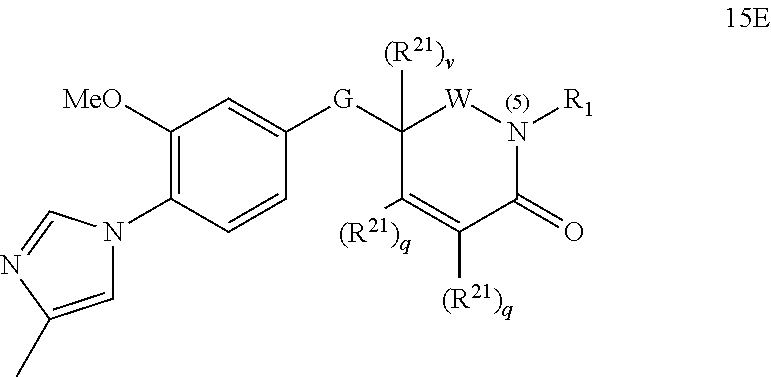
C1=C(C)N=CN1C1=C([MeO])C=C([G]C2([(R21)v])C([(R21)q])=C([(R21)q])C(=O)N([R1])[W]2)C=C1
